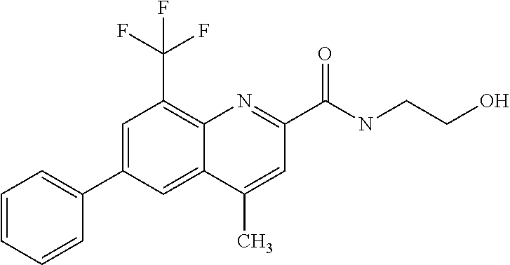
C1(C)=CC(C(=O)NCCO)=NC2=C(C(F)(F)F)C=C(C3=CC=CC=C3)C=C12
